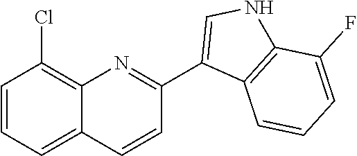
C1=CC=C2C(=C1Cl)N=C(C1=CNC3=C1C=CC=C3F)C=C2
